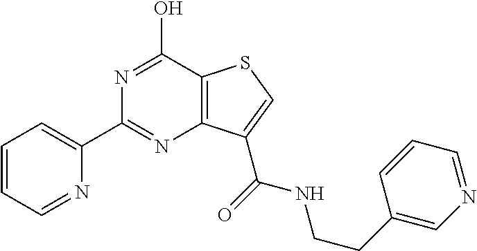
C1(C2=CC=CC=N2)=NC2=C(C(O)=N1)SC=C2C(=O)NCCC1=CN=CC=C1
